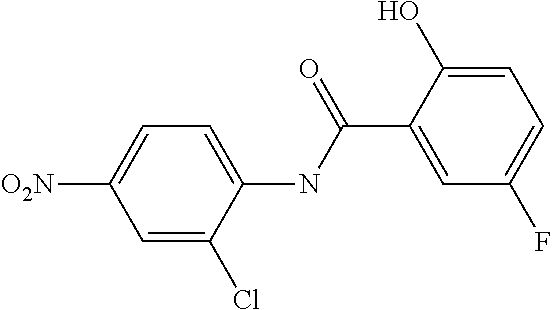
C1=C(Cl)C(NC(C2=CC(F)=CC=C2O)=O)=CC=C1[O2N]
